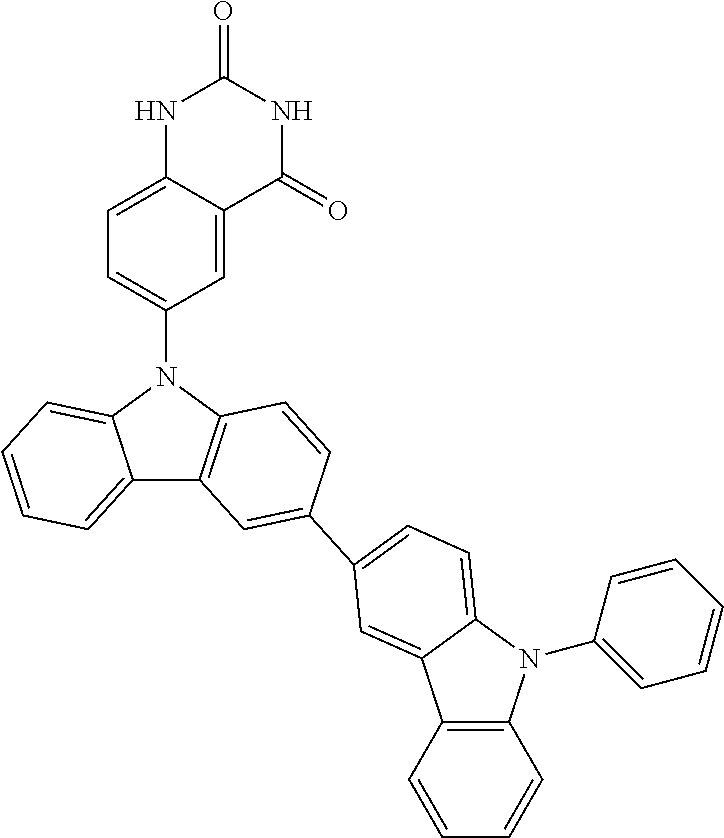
N1C2=CC=C(N3C4=CC=CC=C4C4=C3C=CC(C3=CC=C5N(C6=CC=CC=C6)C6=C(C=CC=C6)C5=C3)=C4)C=C2C(=O)NC1=O
